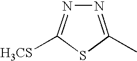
N1=C(C)SC([H3CS])=N1
